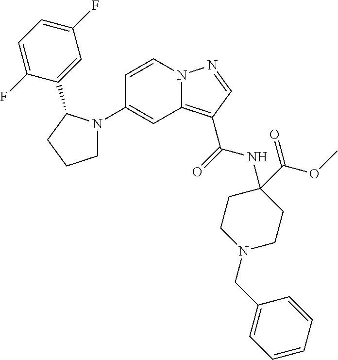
C1(N2CCCC2C2=CC(F)=CC=C2F)=CC2=C(C(=O)NC3(C(OC)=O)CCN(CC4=CC=CC=C4)CC3)C=NN2C=C1
